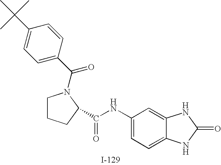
C1=C(C(=O)N2CCCC2C(NC2=CC=C3C(=C2)NC(=O)N3)=O)C=CC(C(C)(C)C)=C1
